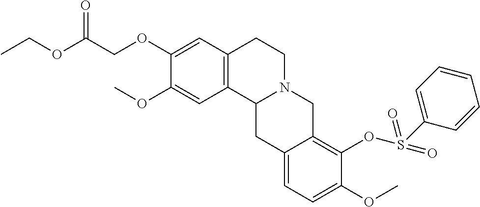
C1(OC)=CC2=C(C=C1OCC(OCC)=O)CCN1C2CC2=CC=C(OC)C(OS(C3=CC=CC=C3)(=O)=O)=C2C1
